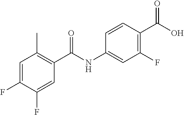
C1=C(F)C(F)=CC(C(NC2=CC(F)=C(C(O)=O)C=C2)=O)=C1C
